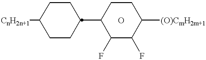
[CnH2n+1]C1CCC(C2C(F)C(F)C([(O)CmH2m+1])CC2)CC1.O
